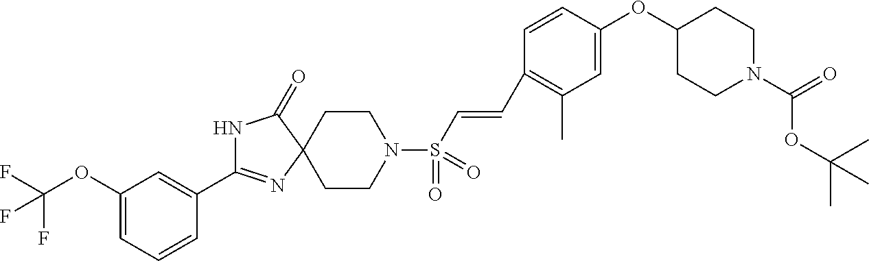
C1(OC(F)(F)F)=CC=CC(C2=NC3(C(=O)N2)CCN(S(C=CC2=C(C)C=C(OC4CCN(C(=O)OC(C)(C)C)CC4)C=C2)(=O)=O)CC3)=C1
